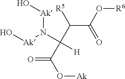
O[Ak]N(C(C(C(O[R6])=O)[R5])(C(O[Ak])=O)[H])[Ak]O
